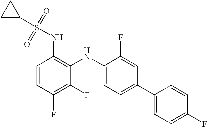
C1=CC(F)=C(F)C(NC2=CC=C(C3=CC=C(F)C=C3)C=C2F)=C1NS(C1CC1)(=O)=O
